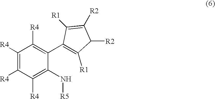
C1([R4])=C([R4])C([R4])=C(N[R5])C(C2=C([R1])C([R2])C([R2])=C2[R1])=C1[R4]
